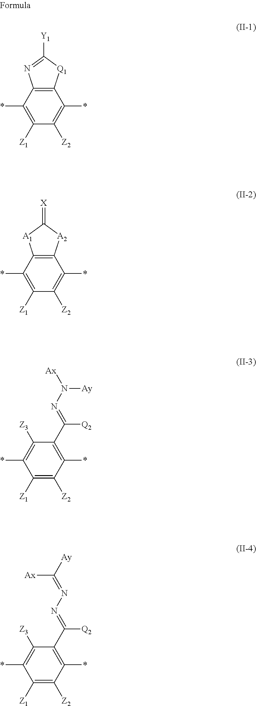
C12=C(C(*)=C([Z1])C([Z2])=C1*)N=C([Y1])[Q1]2.C12=C(C(*)=C([Z1])C([Z2])=C1*)[A1]C(=[X])[A2]2.C1(C(=NN([Ax])[Ay])[Q2])=C(*)C([Z2])=C([Z1])C(*)=C1[Z3].C1(C(=NN=C([Ay])[Ax])[Q2])=C(*)C([Z2])=C([Z1])C(*)=C1[Z3]
